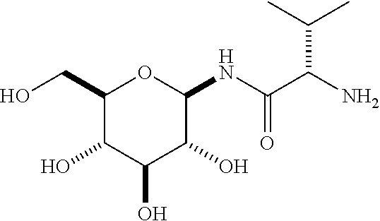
C1(CO)C(O)C(O)C(O)C(NC(C(N)C(C)C)=O)O1
